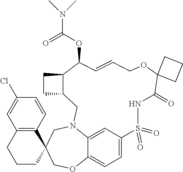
C1=C2C=C3C(=C1)OCC1(CN3CC3C(CC3)C(OC(N(C)C)=O)C=CCOC3(C(=O)NS2(=O)=O)CCC3)C2=C(CCC1)C=C(Cl)C=C2
